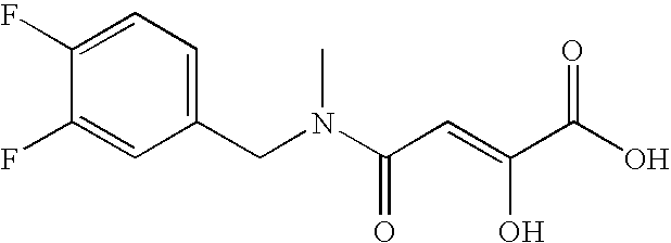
C1(F)=CC=C(CN(C(C=C(C(O)=O)O)=O)C)C=C1F
